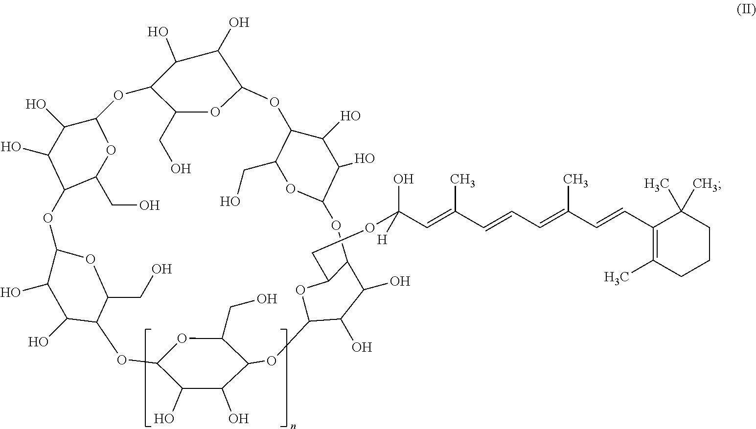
O1C2C(O)C(O)C(C(CO)O2)OC2OC(CO)C(OC3OC(CO)C(C(O)C3O)OC3OC(COC(O)(C=C(C=CC=C(C)C=CC4=C(C)CCCC4(C)C)C)[H])C(OC4OC(CO)C(OC5OC(CO)C1C(O)C5O)C(O)C4O)C(O)C3O)C(O)C2O
